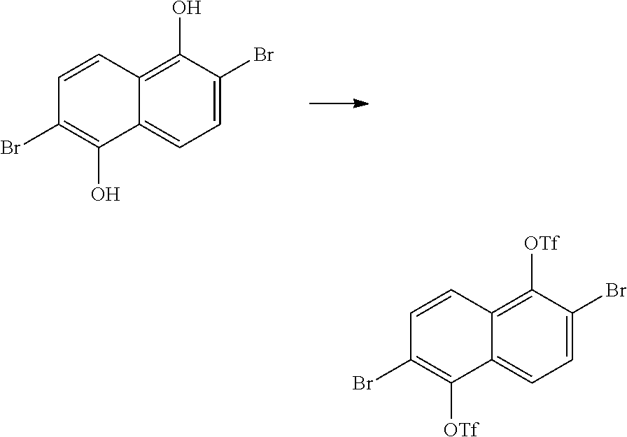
C1=C(Br)C(O)=C2C(=C1)C(O)=C(Br)C=C2.C1=C(Br)C([OTf])=C2C(=C1)C([OTf])=C(Br)C=C2
